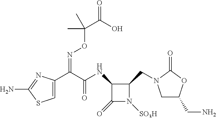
C1(C(C(NC2C(CN3CC(CN)OC3=O)N([SO3H])C2=O)=O)=NOC(C)(C(O)=O)C)=CSC(N)=N1
